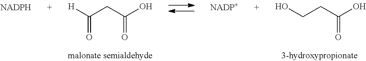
[H]C(CC(O)=O)=O.OCCC(O)=O
